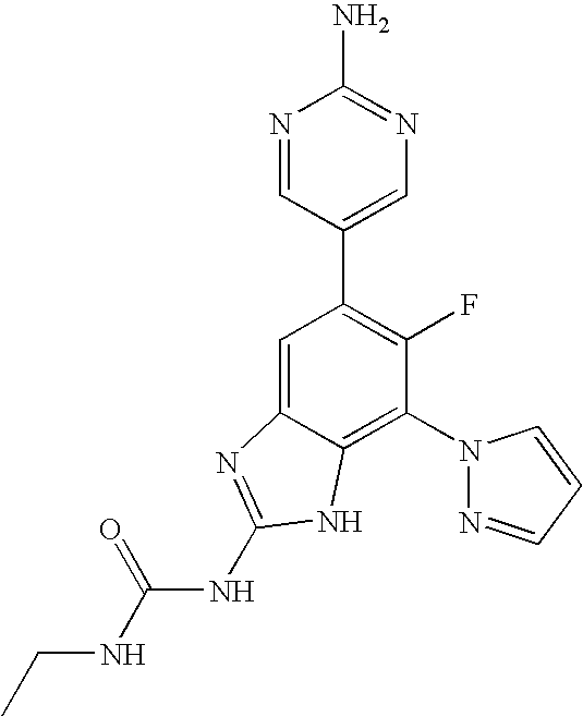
C1=C2C(=C(N3N=CC=C3)C(F)=C1C1=CN=C(N)N=C1)NC(NC(NCC)=O)=N2
